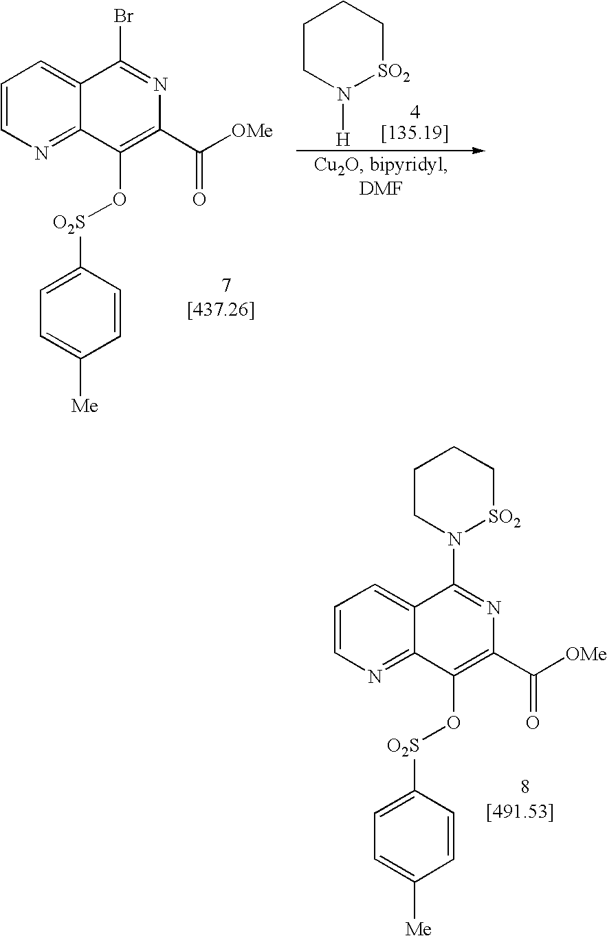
C1=CN=C2C(=C1)C(N1[SO2]CCCC1)=NC(C([OMe])=O)=C2O[O2S]C1=CC=C([Me])C=C1.C1=CN=C2C(=C1)C(Br)=NC(C([OMe])=O)=C2O[O2S]C1=CC=C([Me])C=C1.[4[135.19]].C1CN([H])[SO2]CC1
